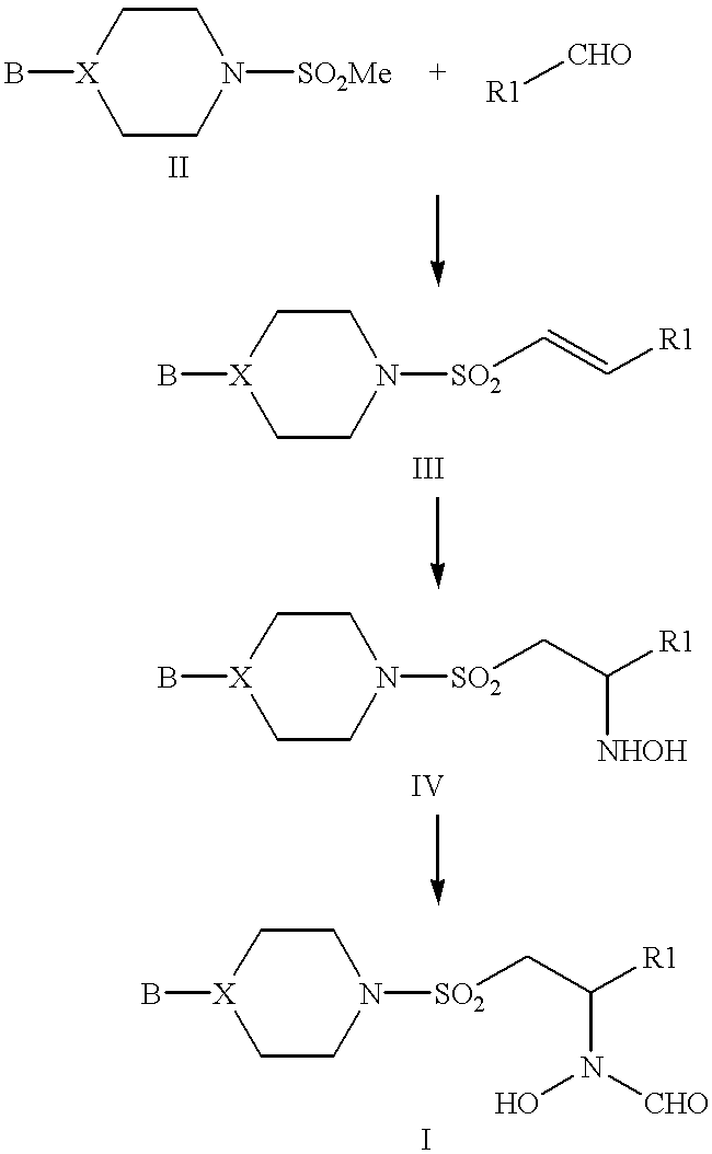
B[X]1CCN([SO2Me])CC1.[R1][CHO].B[X]1CCN([SO2]C=C[R1])CC1.B[X]1CCN([SO2]CC([R1])[NHOH])CC1.B[X]1CCN([SO2]CC([R1])N(O)[CHO])CC1
